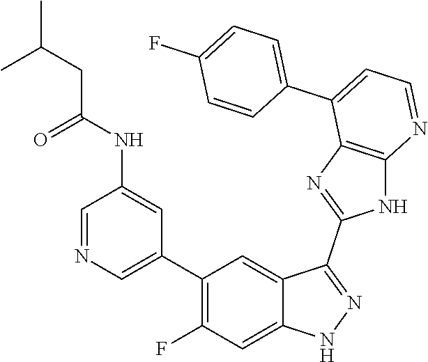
C1=NC=C(C2=C(F)C=C3C(=C2)C(C2=NC4=C(N2)N=CC=C4C2=CC=C(F)C=C2)=NN3)C=C1NC(=O)CC(C)C
